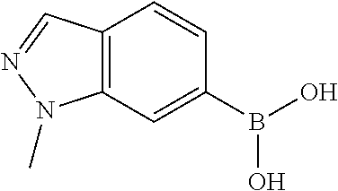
C12=C(C=C(B(O)O)C=C1)N(C)N=C2
